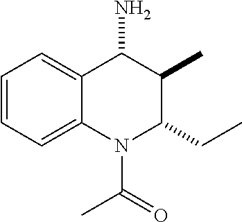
C1=CC=C2C(=C1)C(N)C(C)C(CC)N2C(=O)C
